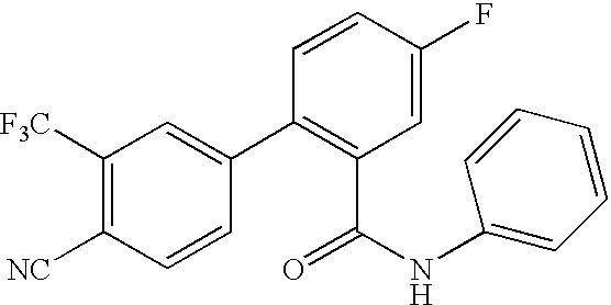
C1([F3C])=C([NC])C=CC(C2=C(C(=O)NC3=CC=CC=C3)C=C(F)C=C2)=C1
